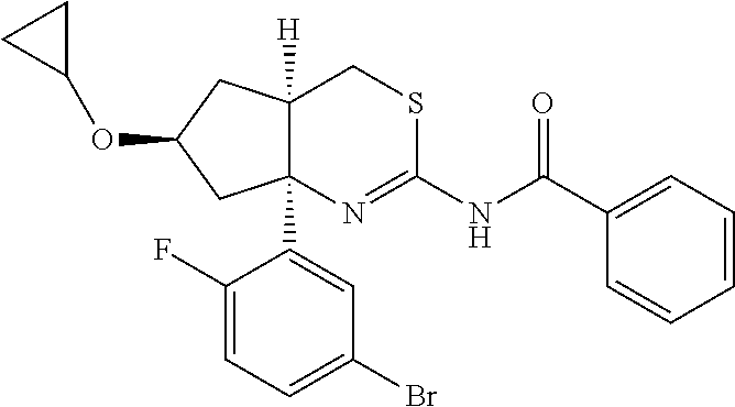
C12([H])C(C3=CC(Br)=CC=C3F)(CC(OC3CC3)C1)N=C(NC(C1=CC=CC=C1)=O)SC2
